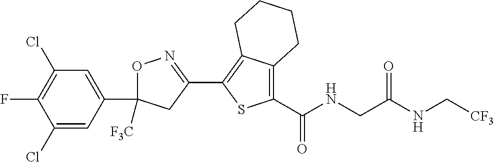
O1C(C2=CC(Cl)=C(F)C(Cl)=C2)([F3C])CC(C2=C3C(=C(C(=O)NCC(NC[CF3])=O)S2)CCCC3)=N1
